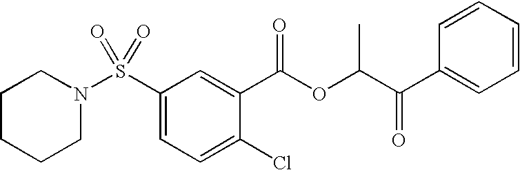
S(C1=CC=C(Cl)C(C(OC(C(C2=CC=CC=C2)=O)C)=O)=C1)(=O)(=O)N1CCCCC1
